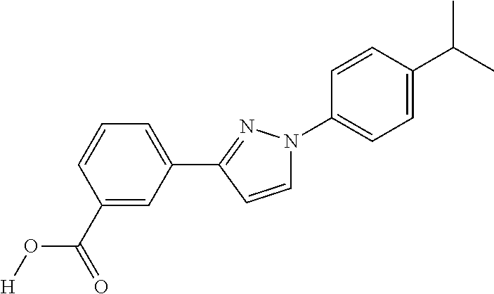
N1(C2=CC=C(C(C)C)C=C2)C=CC(C2=CC=CC(C(=O)O[H])=C2)=N1
